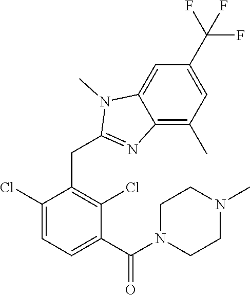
C1(Cl)=CC=C(C(=O)N2CCN(C)CC2)C(Cl)=C1CC1=NC2=C(C)C=C(C(F)(F)F)C=C2N1C
